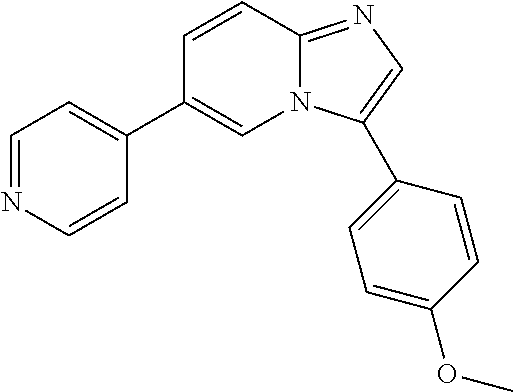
C1=NC=CC(C2=CN3C(=NC=C3C3=CC=C(OC)C=C3)C=C2)=C1
